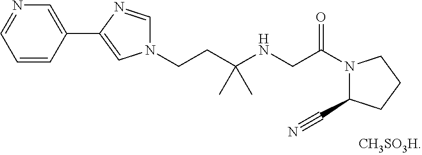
C1=NC(C2=CN=CC=C2)=CN1CCC(NCC(N1C(C#N)CCC1)=O)(C)C
